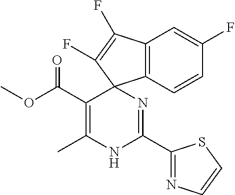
C(C1=C(C)NC(C2=NC=CS2)=NC12C1=C(C(F)=C2F)C=C(F)C=C1)(=O)OC
